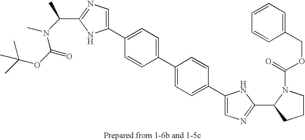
C1(C2=CC=C(C3=CN=C(C(C)N(C)C(OC(C)(C)C)=O)N3)C=C2)=CC=C(C2=CN=C(C3N(C(=O)OCC4=CC=CC=C4)CCC3)N2)C=C1
